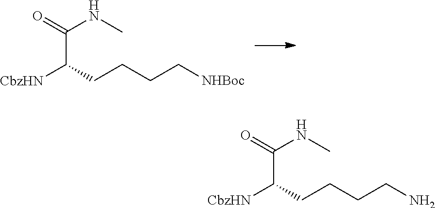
C(C(=O)NC)(CCCC[NHBoc])[CbzHN].C(C(=O)NC)(CCCCN)[CbzHN]
